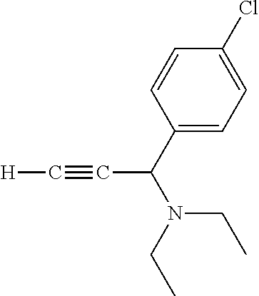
[H]C#CC(N(CC)CC)C1=CC=C(Cl)C=C1
